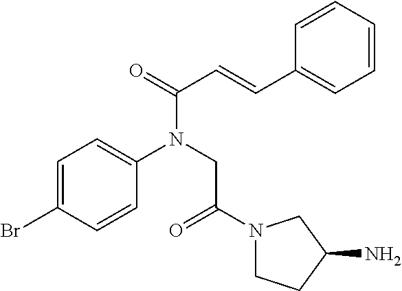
C1=C(Br)C=CC(N(CC(=O)N2CCC(N)C2)C(=O)C=CC2=CC=CC=C2)=C1
